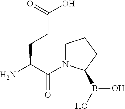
C(C(N)CCC(O)=O)(=O)N1CCCC1B(O)O
